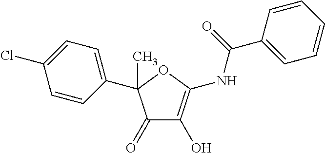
C1(C2(C)C(=O)C(O)=C(NC(C3=CC=CC=C3)=O)O2)=CC=C(Cl)C=C1
